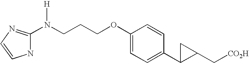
C1(N(CCCOC2=CC=C(C3C(C[CO2H])C3)C=C2)[H])=NC=CN1
